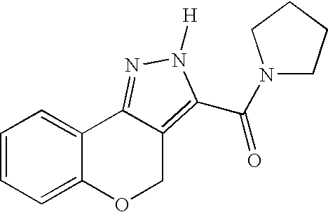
C1=CC=C2C(=C1)C1=NN([H])C(C(N3CCCC3)=O)=C1CO2
